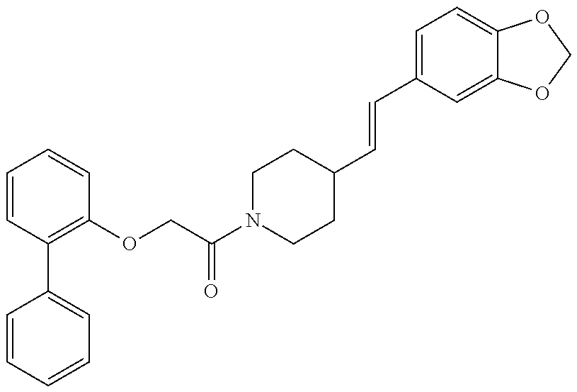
C1=CC=CC=C1C1=C(OCC(N2CCC(C=CC3=CC=C4C(=C3)OCO4)CC2)=O)C=CC=C1
